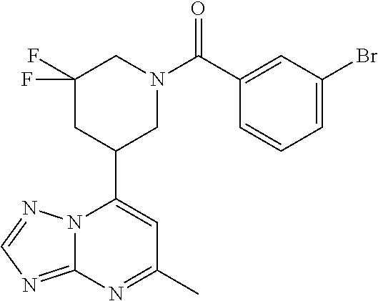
N12C(=NC=N1)N=C(C)C=C2C1CN(C(=O)C2=CC(Br)=CC=C2)CC(F)(F)C1
